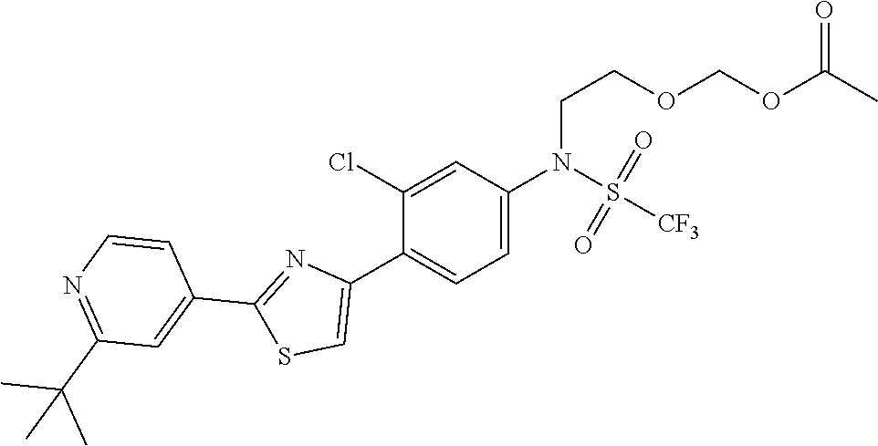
C1=C(N(S(=O)(=O)[CF3])CCOCOC(C)=O)C=C(Cl)C(C2=CSC(C3=CC(C(C)(C)C)=NC=C3)=N2)=C1
